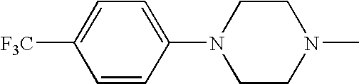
C1([F3C])=CC=C(N2CCN(C)CC2)C=C1
